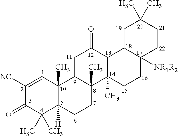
C1([NC])=CC2(C)C([H])(C(C)(C)C1=O)CCC1(C)c2cC(=O)C2C1(C)CCC1([NR1R2])CCC(C)(C)CC12
